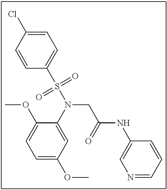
C1=C(OC)C=C(N(S(C2=CC=C(Cl)C=C2)(=O)=O)CC(=O)NC2=CN=CC=C2)C(OC)=C1
